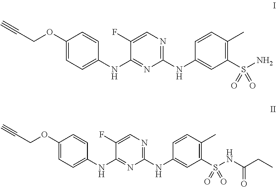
C1(OCC#C)=CC=C(NC2=NC(NC3=CC(S(N)(=O)=O)=C(C)C=C3)=NC=C2F)C=C1.C1(OCC#C)=CC=C(NC2=NC(NC3=CC(S(NC(CC)=O)(=O)=O)=C(C)C=C3)=NC=C2F)C=C1
